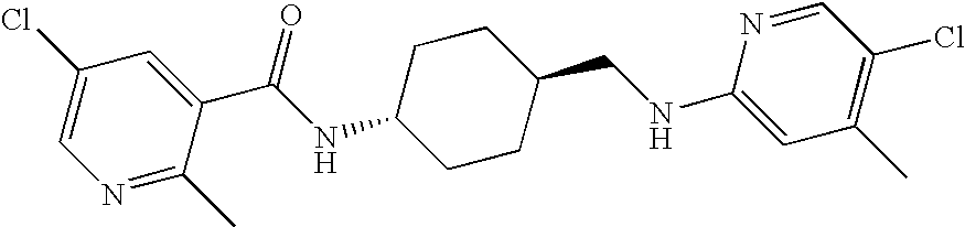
C1(Cl)=CN=C(C)C(C(NC2CCC(CNC3=CC(C)=C(Cl)C=N3)CC2)=O)=C1
